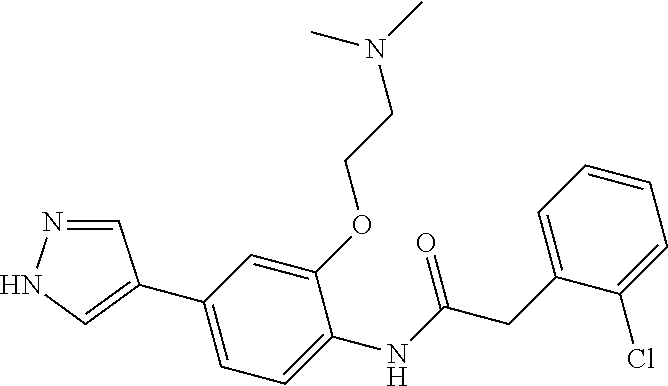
C1=NNC=C1C1=CC=C(NC(CC2=CC=CC=C2Cl)=O)C(OCCN(C)C)=C1
